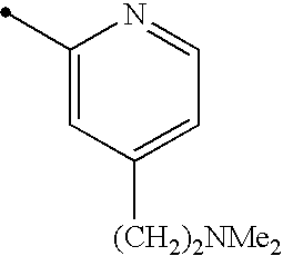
C1(C)=CC([(CH2)2NMe2])=CC=N1
